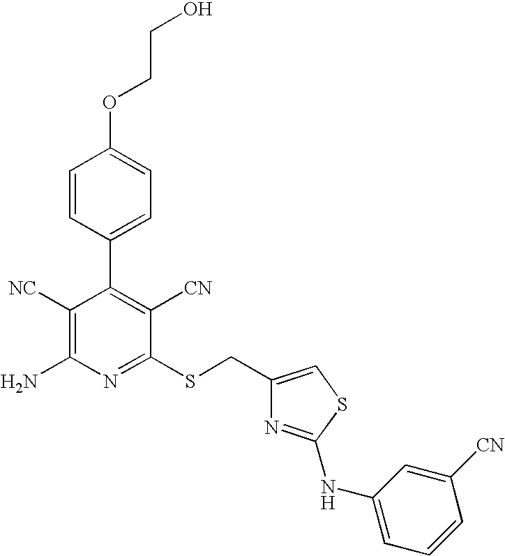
O(C1=CC=C(C2=C([CN])C(SCC3=CSC(NC4=CC=CC([CN])=C4)=N3)=NC(N)=C2[NC])C=C1)CCO
